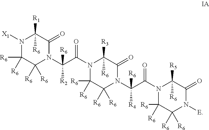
N1(C(C(N2C(=O)C([R3])([R6])N(C(C(N3C(=O)C([R1])([R6])N([X1])C([R6])([R6])C3([R6])[R6])([R2])[R6])=O)C([R6])([R6])C2([R6])[R6])([R4])[R6])=O)C([R6])([R6])C([R6])([R6])N([E])C(=O)C1([R6])[R5]
